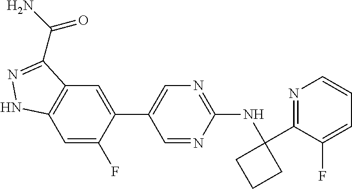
C1(C2=CN=C(NC3(C4=NC=CC=C4F)CCC3)N=C2)=CC2=C(C=C1F)NN=C2C(N)=O
